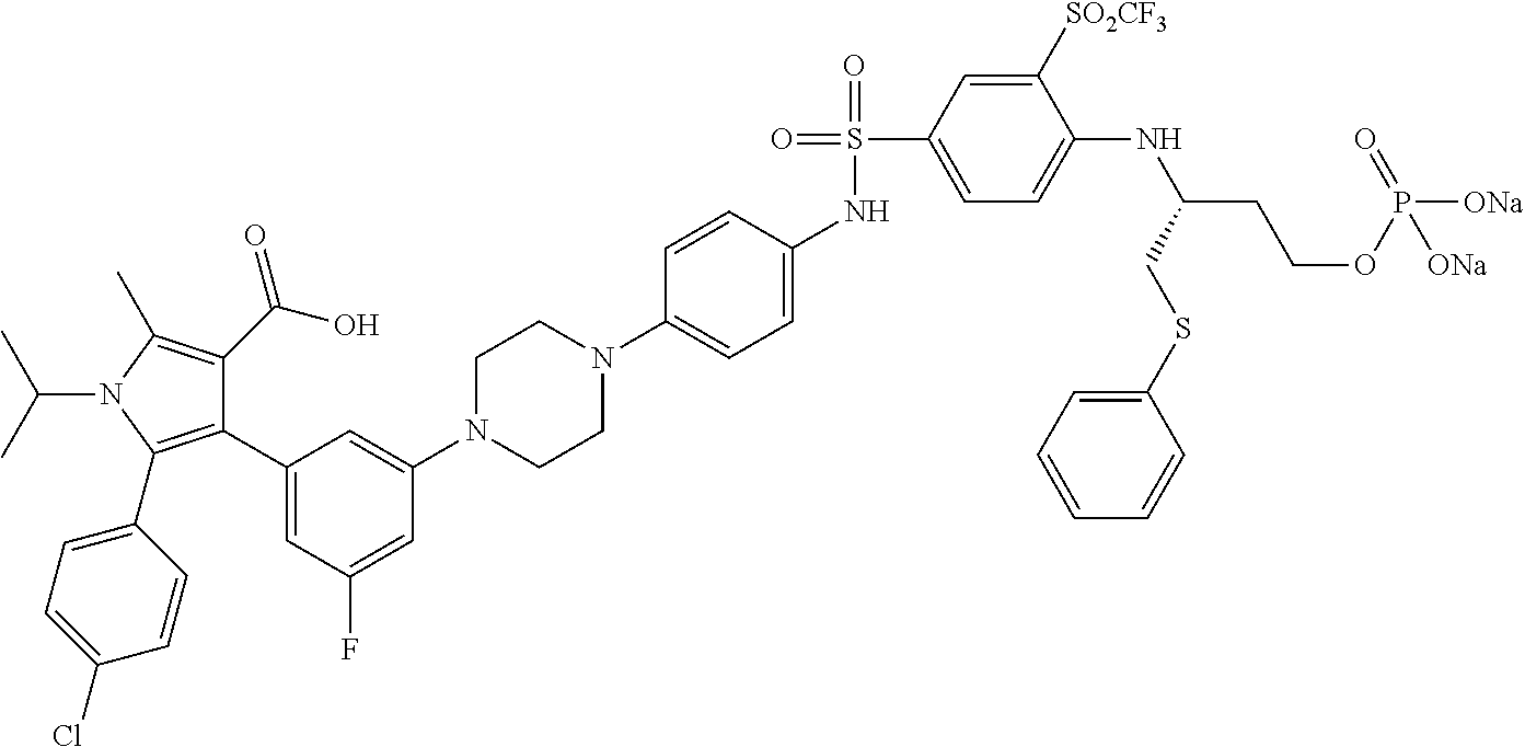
C1(C2=CC(F)=CC(N3CCN(C4=CC=C(NS(=O)(C5=CC=C(NC(CCOP([ONa])(=O)[ONa])CSC6=CC=CC=C6)C([SO2CF3])=C5)=O)C=C4)CC3)=C2)=C(C2=CC=C(Cl)C=C2)N(C(C)C)C(C)=C1C(O)=O
